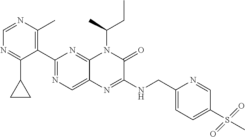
C1(C2=NC=C3C(=N2)N(C(C)CC)C(=O)C(NCC2=CC=C(S(C)(=O)=O)C=N2)=N3)=C(C)N=CN=C1C1CC1
